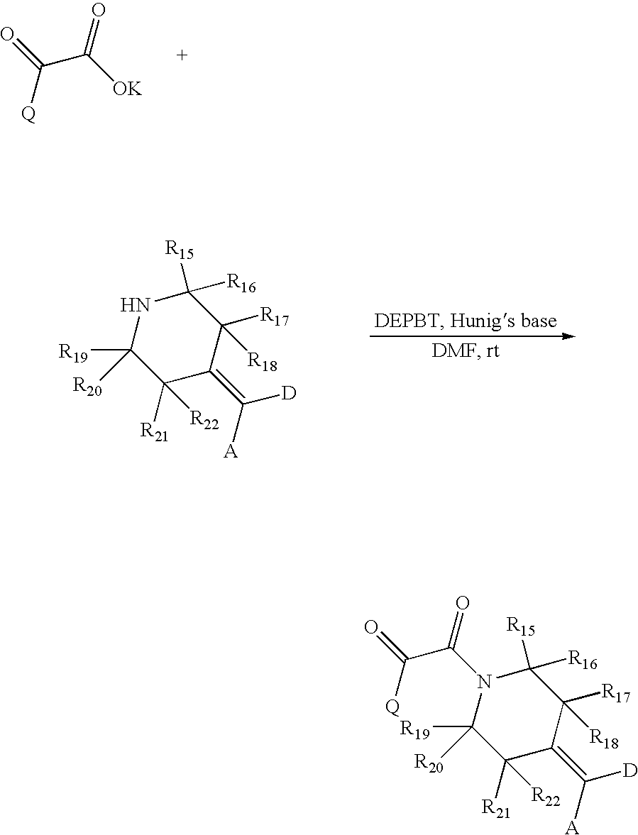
[Q]C(=O)C(=O)[OK].C1([R16])([R15])NC([R19])([R20])C([R21])([R22])C(=C([D])[A])C1([R17])[R18].C1([R16])([R15])N(C(=O)C(=O)[Q])C([R19])([R20])C([R21])([R22])C(=C([D])[A])C1([R17])[R18]
